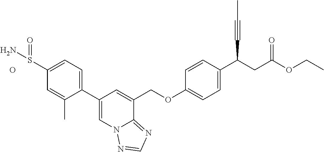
C1(C2=CC=C(S(=O)N)C=C2C)=CN2C(=NC=N2)C(COC2=CC=C(C(CC(OCC)=O)C#CC)C=C2)=C1.O
